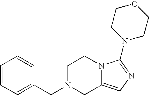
C1=CC=C(CN2CC3=CN=C(N4CCOCC4)N3CC2)C=C1
